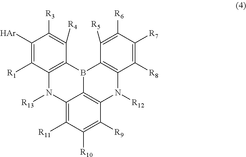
C12=C(N([R13])C3=C([R11])C([R10])=C([R9])C4=C3B1C1=C(N4[R12])C([R8])=C([R7])C([R6])=C1[R5])C([R1])=C([Ar])C([R3])=C2[R4]
